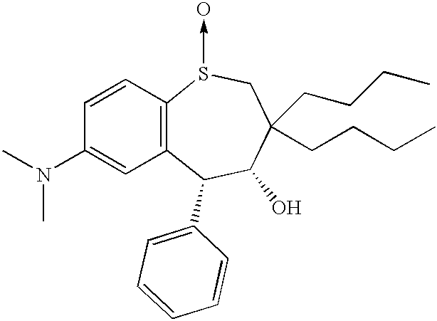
C12=C(C=CC(N(C)C)=C1)S(->O)CC(CCCC)(CCCC)C(O)C2C1=CC=CC=C1
